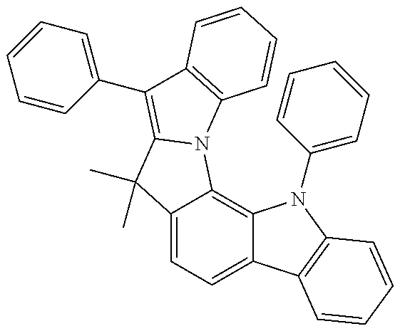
C12=CC=C3C(=C1N1C(=C(C4=CC=CC=C4)C4=C1C=CC=C4)C2(C)C)N(C1=CC=CC=C1)C1=C3C=CC=C1
